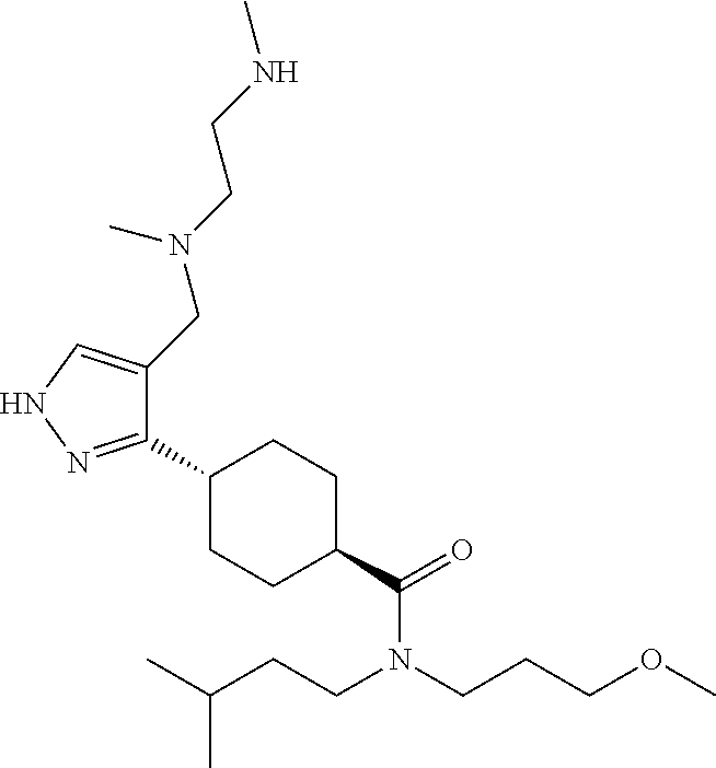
C1(C2CCC(C(N(CCC(C)C)CCCOC)=O)CC2)=NNC=C1CN(C)CCNC
